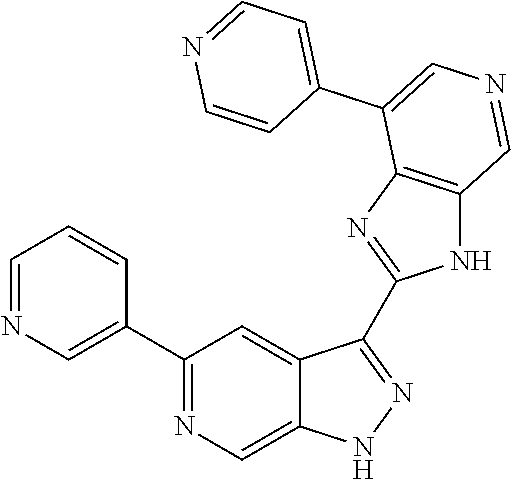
C1(C2=CN=CC=C2)=NC=C2C(=C1)C(C1=NC3=C(N1)C=NC=C3C1=CC=NC=C1)=NN2
